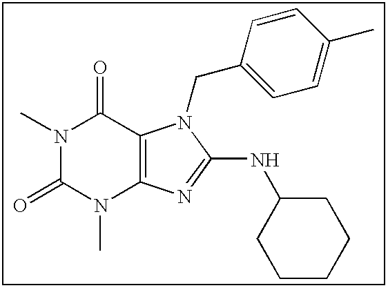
CN1C(=O)N(C)C2=C(C1=O)N(CC1=CC=C(C)C=C1)C(NC1CCCCC1)=N2
